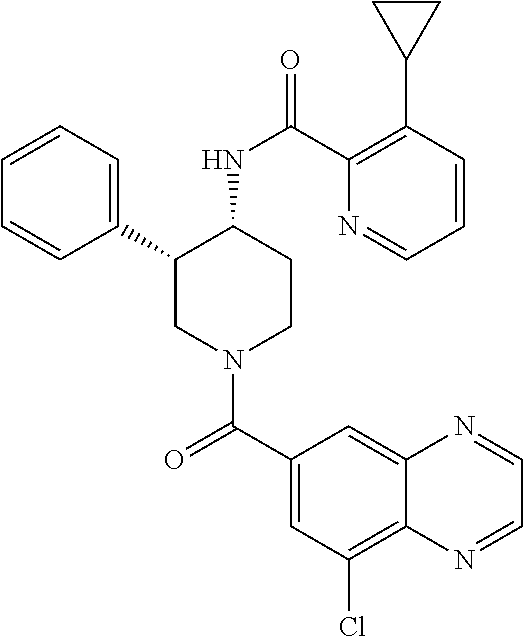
C1=CC=C(C2CN(C(C3=CC(Cl)=C4C(=C3)N=CC=N4)=O)CCC2NC(=O)C2=C(C3CC3)C=CC=N2)C=C1
